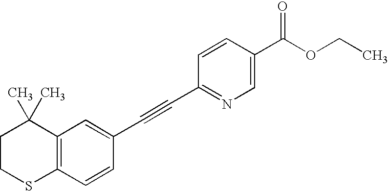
C1CSC2=C(C1(C)C)C=C(C#CC1=NC=C(C(OCC)=O)C=C1)C=C2
